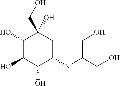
C1(O)C(O)C(O)C(NC(CO)CO)CC1(O)CO
